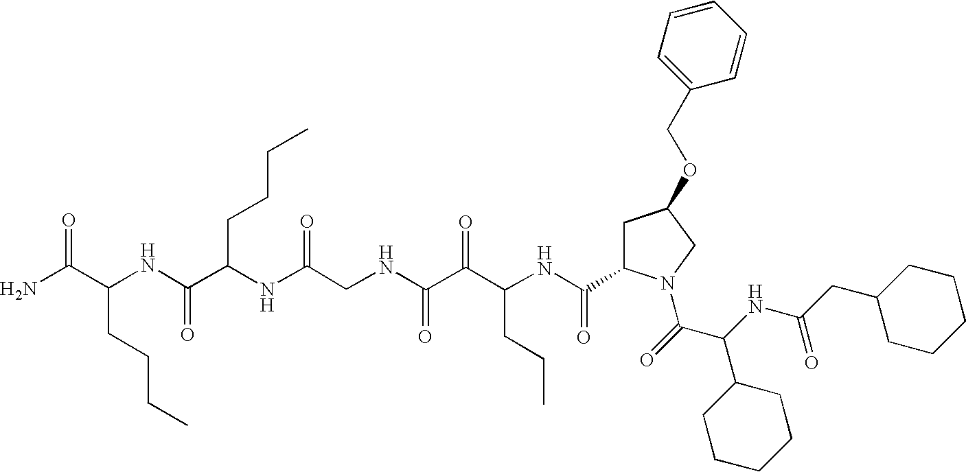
C(C(NC(C(=O)N1CC(OCC2=CC=CC=C2)CC1C(NC(C(C(NCC(NC(CCCC)C(NC(CCCC)C(N)=O)=O)=O)=O)=O)CCC)=O)C1CCCCC1)=O)C1CCCCC1
